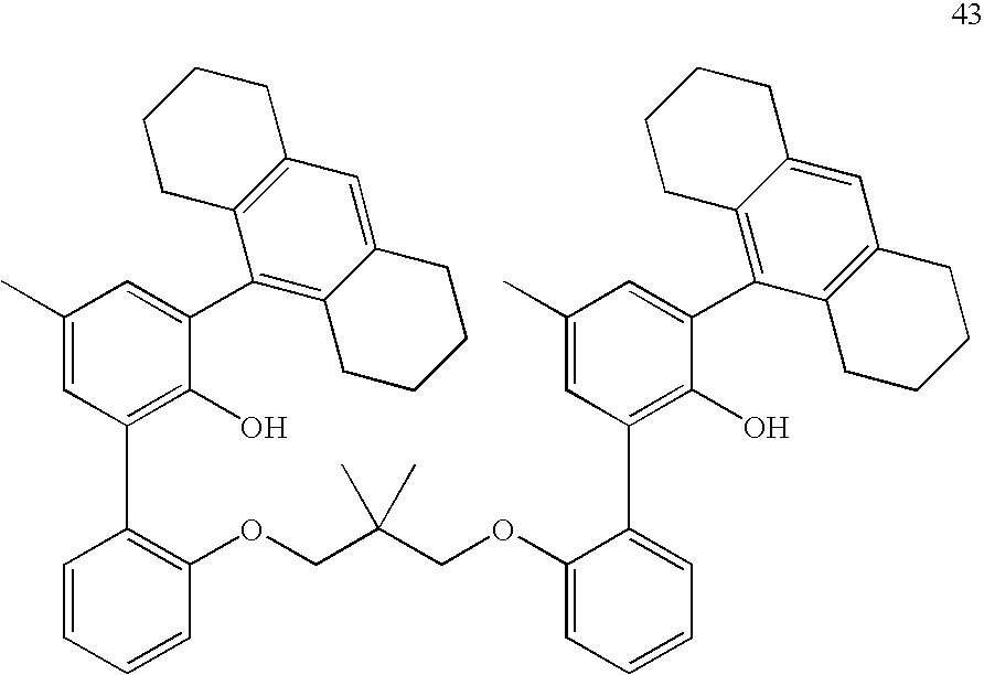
C1(OCC(COC2=CC=CC=C2C2=C(O)C(C3=C4C(=CC5=C3CCCC5)CCCC4)=CC(C)=C2)(C)C)=C(C2=C(O)C(C3=C4C(=CC5=C3CCCC5)CCCC4)=CC(C)=C2)C=CC=C1
